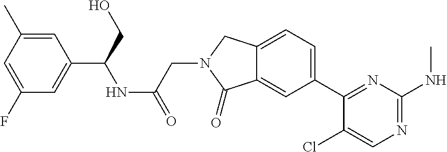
C1(Cl)=CN=C(NC)N=C1C1=CC=C2C(=C1)C(=O)N(CC(=O)NC(C1=CC(F)=CC(C)=C1)CO)C2
